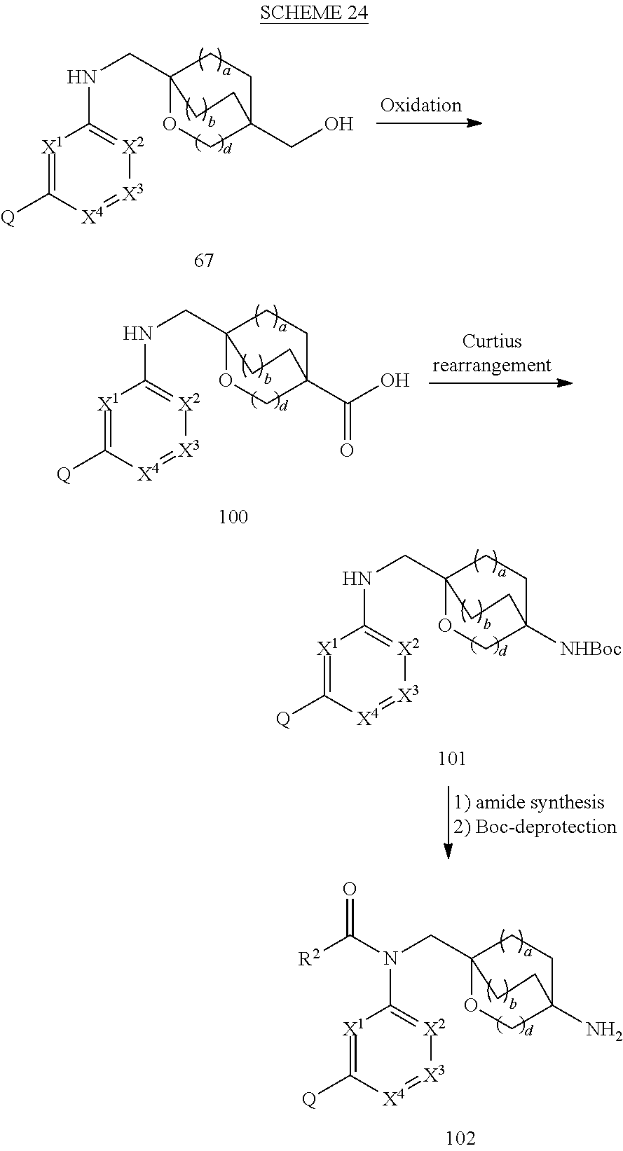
C12(CNC3=[X2][X3]=[X4]C([Q])=[X1]3)OCC(CO)(CC1)CC2.C12(CNC3=[X2][X3]=[X4]C([Q])=[X1]3)OCC(C(O)=O)(CC1)CC2.C12(CNC3=[X2][X3]=[X4]C([Q])=[X1]3)OCC([NHBoc])(CC1)CC2.C12(CN(C3=[X2][X3]=[X4]C([Q])=[X1]3)C([R2])=O)OCC(N)(CC1)CC2
